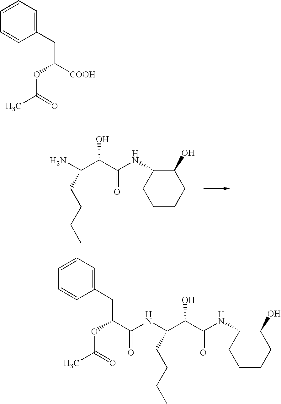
C1=CC=C(CC([COOH])OC(C)=O)C=C1.C1CCC(O)C(NC(C(C(N)CCCC)O)=O)C1.C1CCC(O)C(NC(C(C(NC(C(OC(C)=O)CC2=CC=CC=C2)=O)CCCC)O)=O)C1
